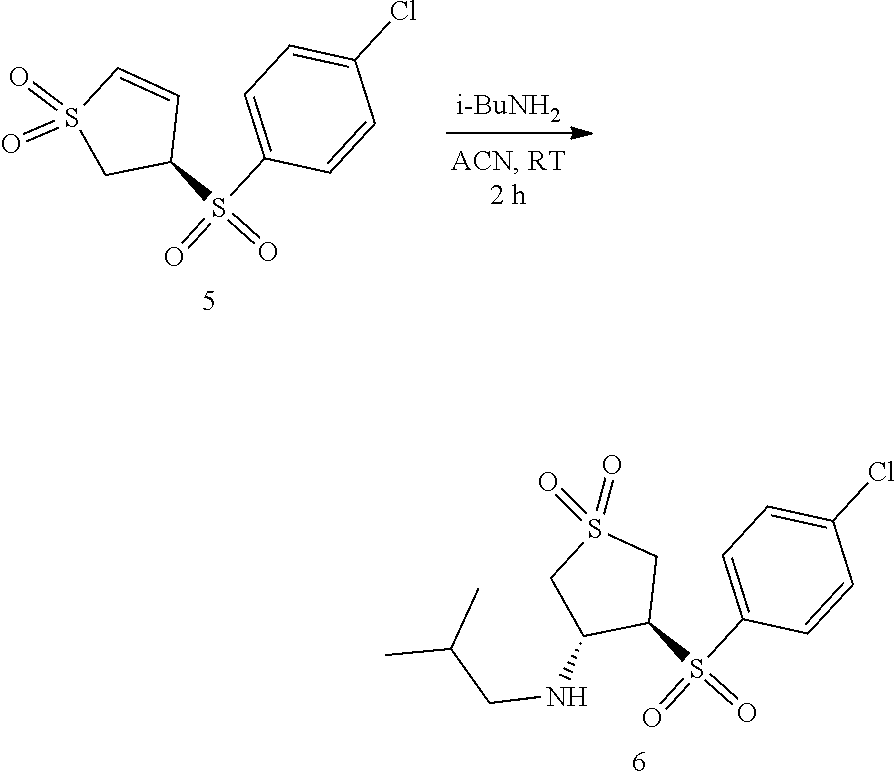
[i-BuNH2].O=S(=O)(C1=CC=C(Cl)C=C1)C1CS(=O)(=O)C=C1.O=S(=O)(C1=CC=C(Cl)C=C1)C1C(NCC(C)C)CS(=O)(=O)C1
